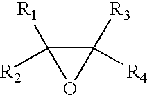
C1([R1])([R2])C([R3])([R4])O1
